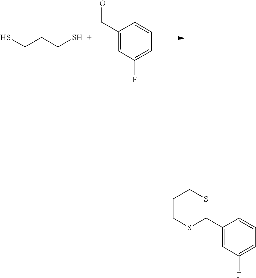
SCCCS.C1(C=O)=CC(F)=CC=C1.C1(C2SCCCS2)=CC(F)=CC=C1
